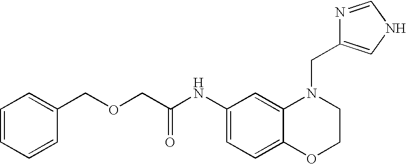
C1(NC(COCC2=CC=CC=C2)=O)=CC=C2C(=C1)N(CC1=CNC=N1)CCO2
